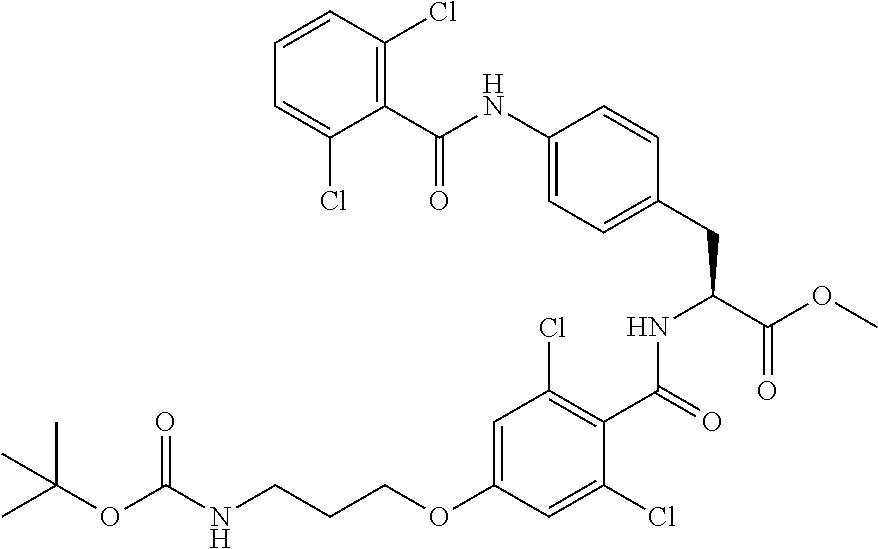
C1=C(OCCCNC(OC(C)(C)C)=O)C=C(Cl)C(C(=O)NC(CC2=CC=C(NC(C3=C(Cl)C=CC=C3Cl)=O)C=C2)C(OC)=O)=C1Cl
